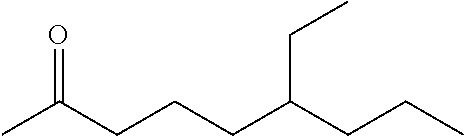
CC(CCCC(CCC)CC)=O
